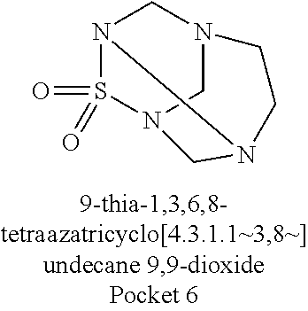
N12S(=O)(=O)N3CN(C1)CCN2C3
